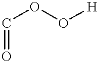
O(O[H])C=O
